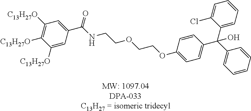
C1(C(NCCOCCOC2=CC=C(C(C3=CC=CC=C3)(C3=CC=CC=C3Cl)O)C=C2)=O)=CC([C13H27O])=C([C13H27O])C([C13H27O])=C1
